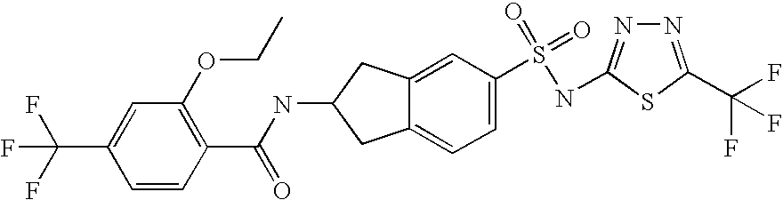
N1=C(C(F)(F)F)SC(NS(C2=CC=C3C(=C2)CC(NC(C2=C(OCC)C=C(C(F)(F)F)C=C2)=O)C3)(=O)=O)=N1
